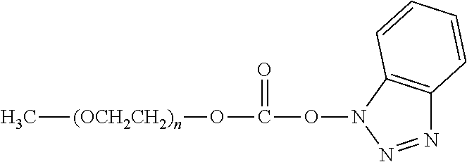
C[(OCH2CH2)n]OC(ON1N=NC2=C1C=CC=C2)=O
